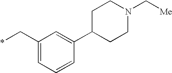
C1(C*)=CC=CC(C2CCN(C[Me])CC2)=C1
